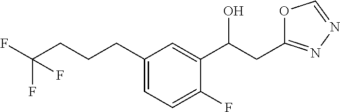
OC(C1=CC(CCCC(F)(F)F)=CC=C1F)CC1=NN=CO1
